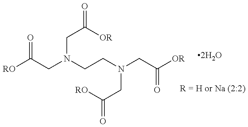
[RO]C(CN(CCN(CC([OR])=O)CC(=O)[RO])CC(=O)[OR])=O.[2H2O]
